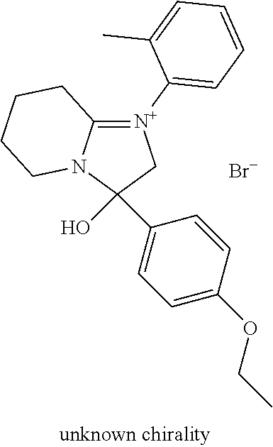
C1(O)(C2=CC=C(OCC)C=C2)C[N+](C2=CC=CC=C2C)=C2N1CCCC2.[Br-]
